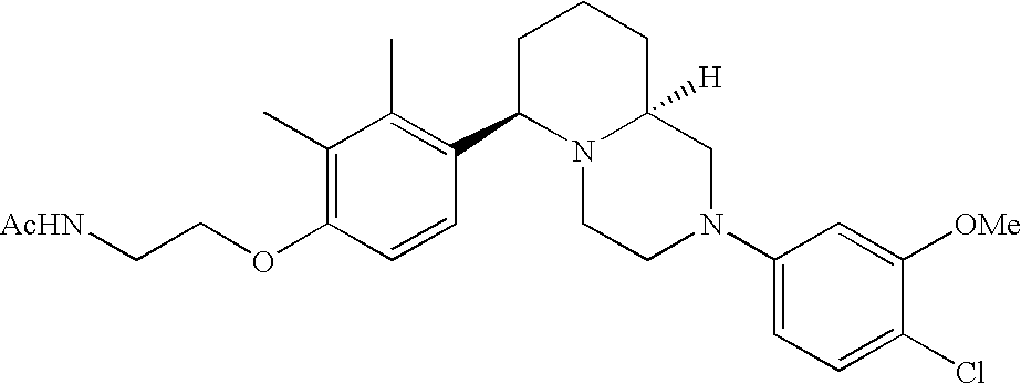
C1(C)=C(OCC[AcHN])C=CC(C2N3C([H])(CCC2)CN(C2=CC=C(Cl)C([OMe])=C2)CC3)=C1C
